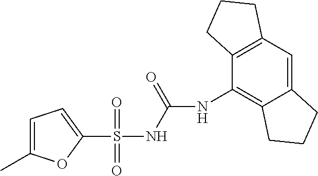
C1(S(NC(=O)NC2=C3C(=CC4=C2CCC4)CCC3)(=O)=O)=CC=C(C)O1
